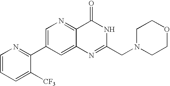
C1=CC=C([CF3])C(C2=CN=C3C(=C2)N=C(CN2CCOCC2)NC3=O)=N1
